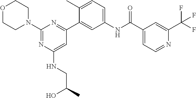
O1CCN(C2=NC(NCC(C)O)=CC(C3=CC(NC(C4=CC=NC(C(F)(F)F)=C4)=O)=CC=C3C)=N2)CC1
